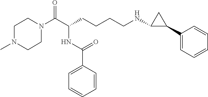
C1N(C(C(CCCCNC2C(C3=CC=CC=C3)C2)NC(C2=CC=CC=C2)=O)=O)CCN(C)C1
